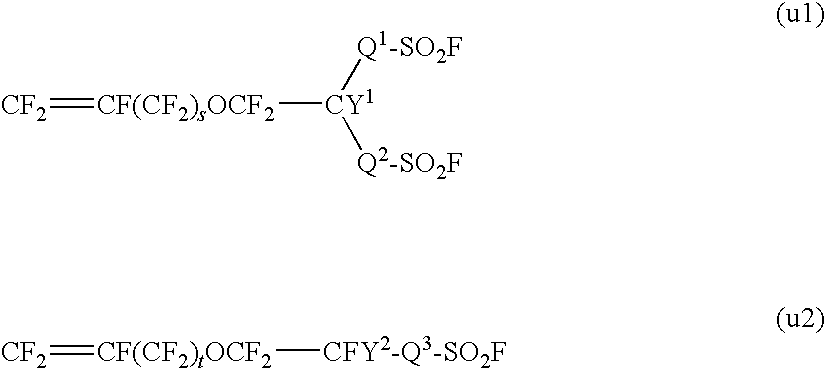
[CF(CF2)sOCF2]([CY1]([Q1-SO2F])[Q2-SO2F])=[CF2].[CF(CF2)tOCF2]([CFY2-Q3-SO2F])=[CF2]
